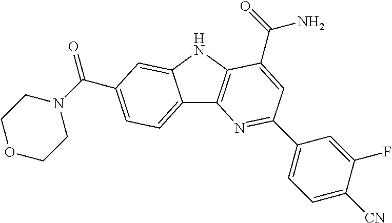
C12=CC=C(C(N3CCOCC3)=O)C=C1NC1=C2N=C(C2=CC=C([CN])C(F)=C2)C=C1C(=O)N
